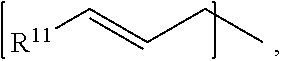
[R11]C=CCC
